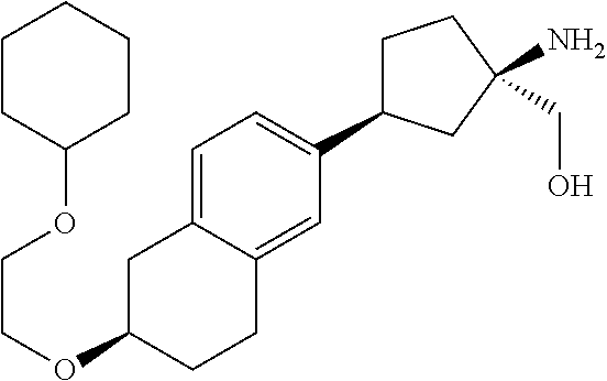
C1=C2C(=CC(C3CCC(N)(CO)C3)=C1)CCC(OCCOC1CCCCC1)C2
